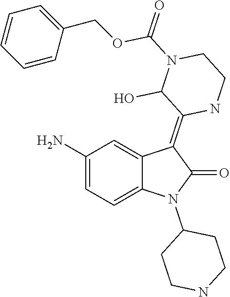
C1CNCCC1N1C(=O)C(=C2C(O)N(C(=O)OCC3=CC=CC=C3)CCN2)C2=CC(N)=CC=C12
